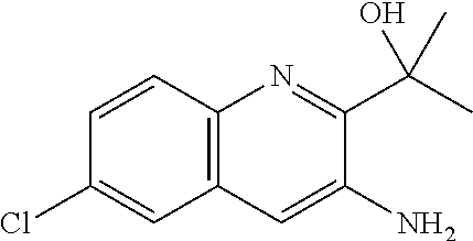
C1=CC2=C(C=C1Cl)C=C(N)C(C(C)(C)O)=N2
